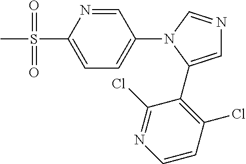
C1=C(S(C)(=O)=O)N=CC(N2C(C3=C(Cl)C=CN=C3Cl)=CN=C2)=C1
